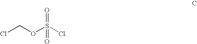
ClCOS(Cl)(=O)=O
